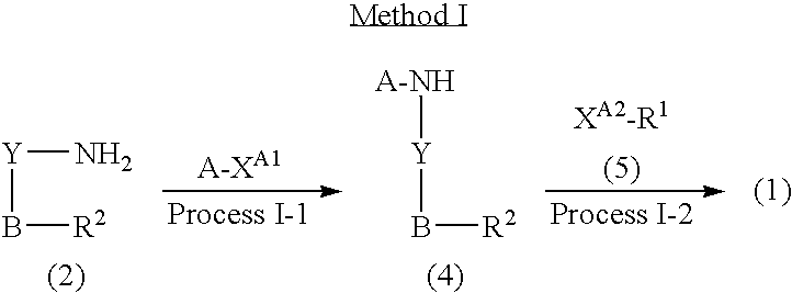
B([Y]N)[R2].B([Y][A-NH])[R2]
